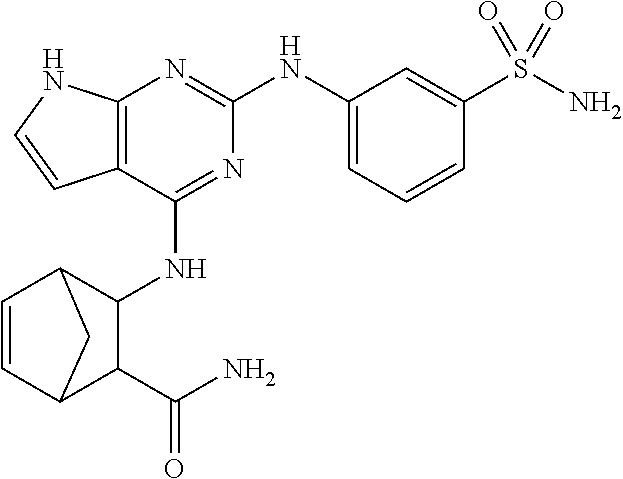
C12=C(N=C(NC3=CC=CC(S(N)(=O)=O)=C3)N=C1NC1C3C=CC(C1C(N)=O)C3)NC=C2
